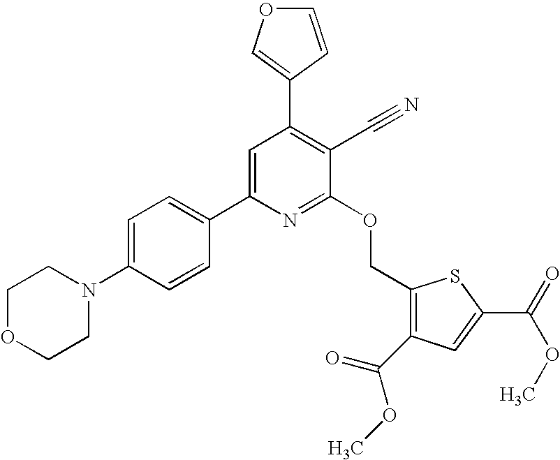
C1OCCN(C2=CC=C(C3=CC(C4=COC=C4)=C(C#N)C(OCC4=C(C(=O)OC)C=C(C(OC)=O)S4)=N3)C=C2)C1
